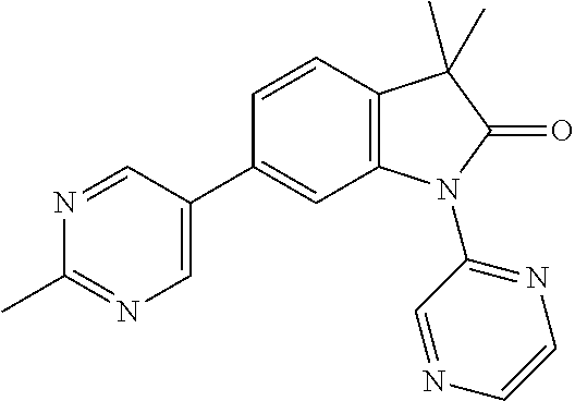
C12=C(C=CC(C3=CN=C(C)N=C3)=C1)C(C)(C)C(=O)N2C1=NC=CN=C1
